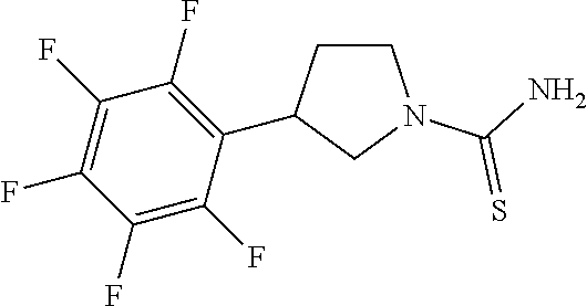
C1(F)=C(F)C(C2CCN(C(=S)N)C2)=C(F)C(F)=C1F
